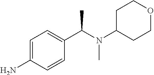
C1=C(N)C=CC(C(N(C2CCOCC2)C)C)=C1
